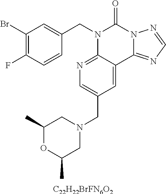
[C22H22BrFN6O2].C1(Br)=C(F)C=CC(CN2C3=NC=C(CN4CC(C)OC(C)C4)C=C3C3=NC=NN3C2=O)=C1
